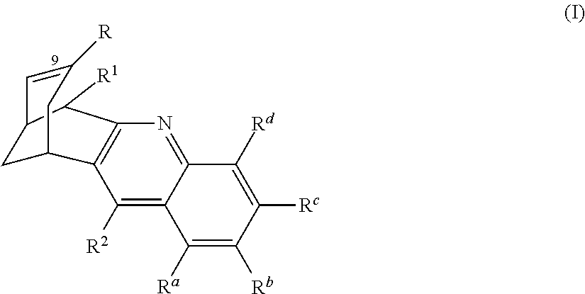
N1=C2C(=C([R2])C3=C1C([R1])C1CC3CC([R])=C1)C([Ra])=C([Rb])C([Rc])=C2[Rd]
